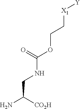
[CO2H]C(N)CNC(OCC[X1][Y])=O
